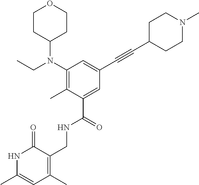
C1(N(CC)C2CCOCC2)=C(C)C(C(=O)NCC2=C(C)C=C(C)NC2=O)=CC(C#CC2CCN(C)CC2)=C1
